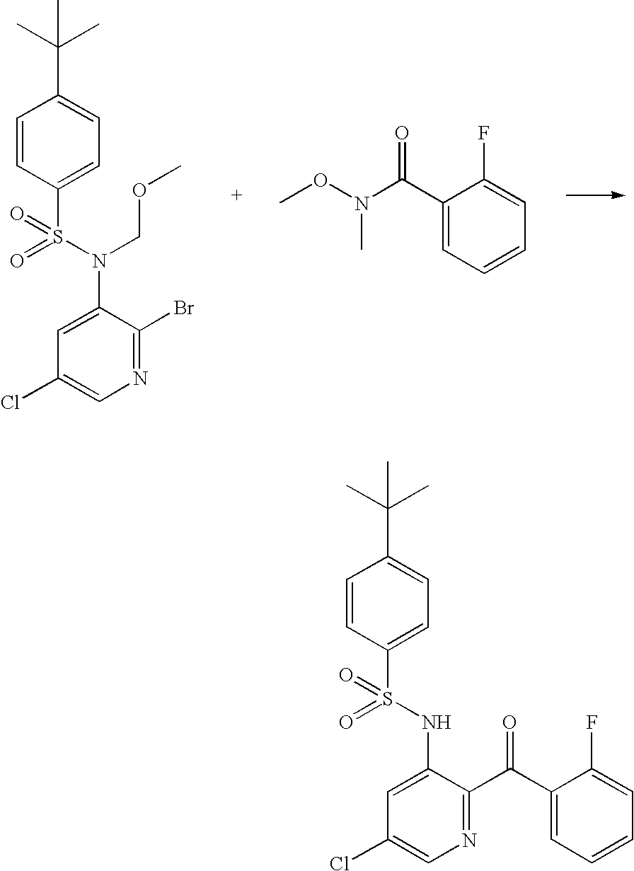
C1=CC(S(N(C2=CC(Cl)=CN=C2Br)COC)(=O)=O)=CC=C1C(C)(C)C.C1(C(N(OC)C)=O)=CC=CC=C1F.C1=CC(S(NC2=CC(Cl)=CN=C2C(C2=CC=CC=C2F)=O)(=O)=O)=CC=C1C(C)(C)C
